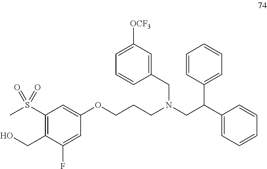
C(N(CC(C1=CC=CC=C1)C1=CC=CC=C1)CC1=CC([OCF3])=CC=C1)CCOC1=CC(S(C)(=O)=O)=C(CO)C(F)=C1
